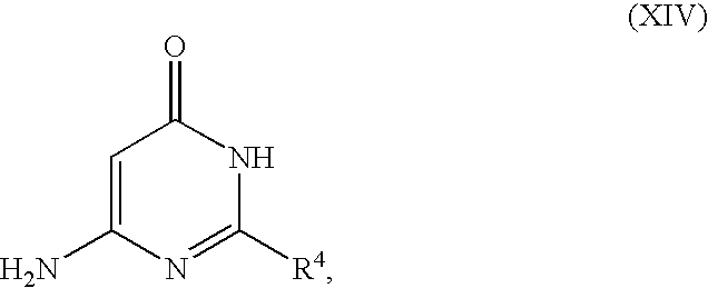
C1=C(N)N=C([R4])NC1=O
